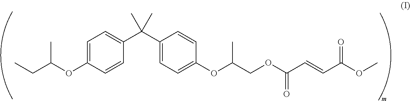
C1=C(OC(CC)C)C=CC(C(C2=CC=C(OC(COC(C=CC(OC)=O)=O)C)C=C2)(C)C)=C1
